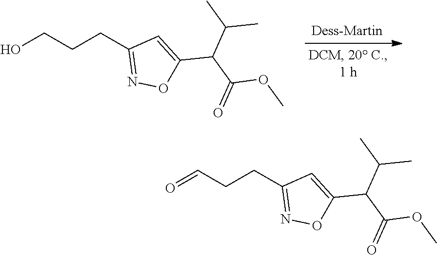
OCCCC1=NOC(C(C(=O)OC)C(C)C)=C1.O=CCCC1=NOC(C(C(=O)OC)C(C)C)=C1
